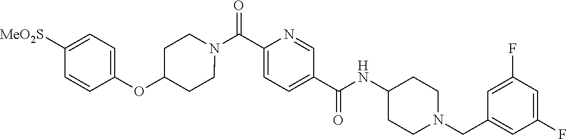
N(C(C1=CC=C(C(=O)N2CCC(OC3=CC=C([SO2Me])C=C3)CC2)N=C1)=O)C1CCN(CC2=CC(F)=CC(F)=C2)CC1
